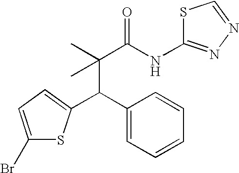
C1(Br)=CC=C(C(C2=CC=CC=C2)C(C)(C(NC2=NN=CS2)=O)C)S1
